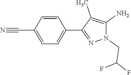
C1=CC(C#N)=CC=C1C1=NN(CC(F)F)C(N)=C1C
